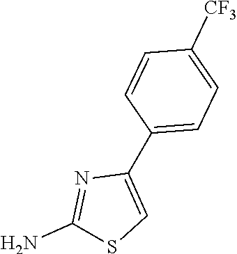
C1(N)=NC(C2=CC=C([CF3])C=C2)=CS1
